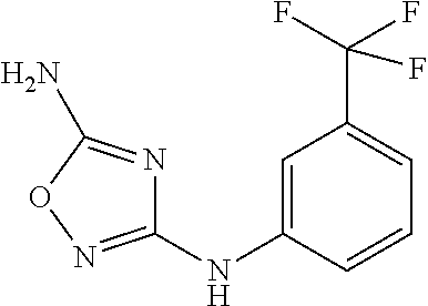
C1=C(NC2=NOC(N)=N2)C=CC=C1C(F)(F)F
